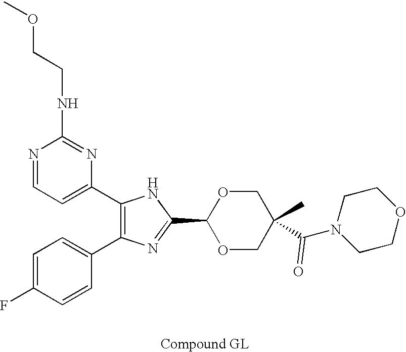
C1(C2=CC=NC(NCCOC)=N2)=C(C2=CC=C(F)C=C2)N=C(C2OCC(C(N3CCOCC3)=O)(C)CO2)N1
